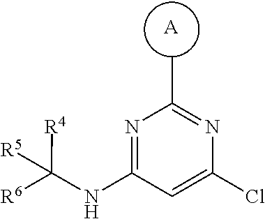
N1=C(NC([R6])([R4])[R5])C=C(Cl)N=C1C.[A]
